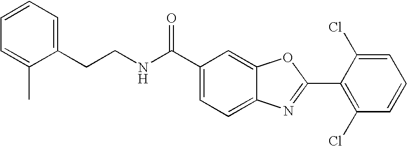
C1=C(C(NCCC2=CC=CC=C2C)=O)C=C2C(=C1)N=C(C1=C(Cl)C=CC=C1Cl)O2
